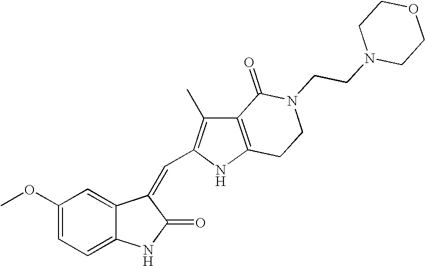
C1(OC)=CC=C2C(=C1)C(=CC1=C(C)C3=C(N1)CCN(CCN1CCOCC1)C3=O)C(=O)N2
